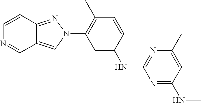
C1=CC2=NN(C3=C(C)C=CC(NC4=NC(C)=CC(NC)=N4)=C3)C=C2C=N1
